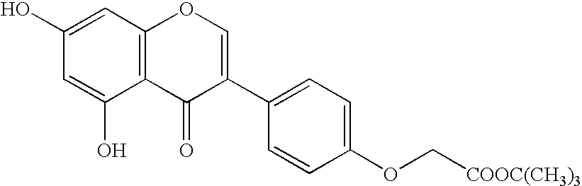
C12=C(C=C(O)C=C1O)OC=C(C1=CC=C(OC[COOC(CH3)3])C=C1)C2=O
